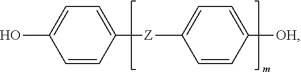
C1=CC([OH])=CC=C1[Z]C1=CC=C(O)C=C1
